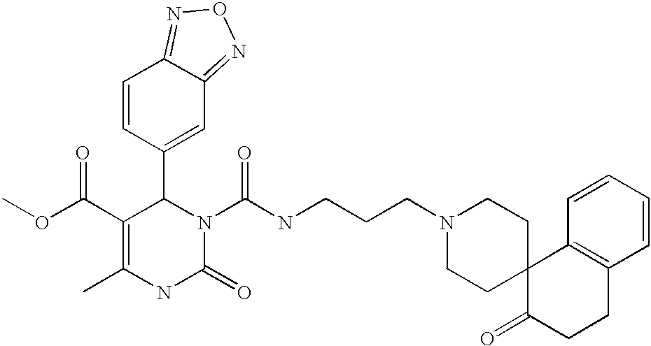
C12=NON=C1C=C(C1C(C(=O)OC)=C(C)NC(=O)N1C(=O)NCCCN1CCC3(CC1)C(=O)CCC1=C3C=CC=C1)C=C2
